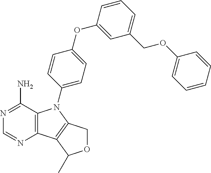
C12=C(C(N)=NC=N1)N(C1=CC=C(OC3=CC(COC4=CC=CC=C4)=CC=C3)C=C1)C1=C2C(C)OC1
